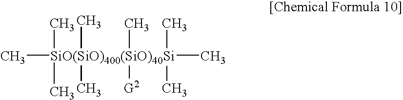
C[SiO(SiO)400(SiO)40Si](C)(C)(C)(C)(C)([G2])(C)(C)C
